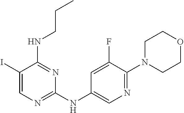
C1(I)=CN=C(NC2=CN=C(N3CCOCC3)C(F)=C2)N=C1NCCC
